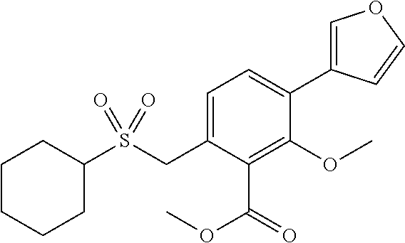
C1CCCC(S(CC2=CC=C(C3=COC=C3)C(OC)=C2C(=O)OC)(=O)=O)C1
